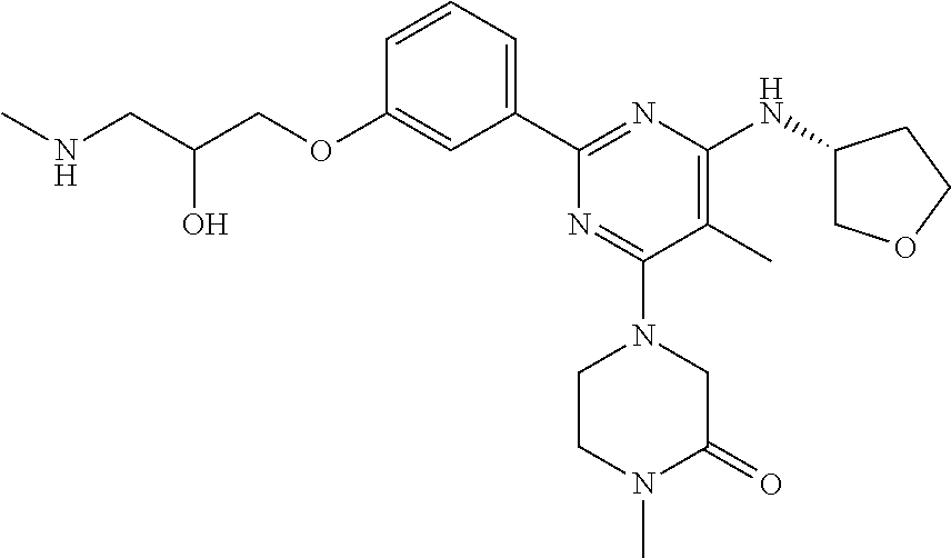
C1=CC=C(C2=NC(NC3COCC3)=C(C)C(N3CCN(C)C(=O)C3)=N2)C=C1OCC(CNC)O
